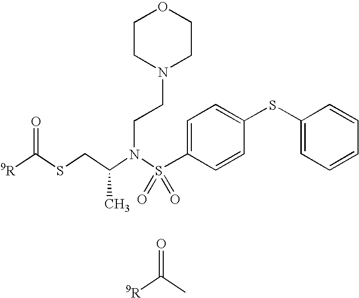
O=C(C)[9R].O=C(SCC(N(S(C1=CC=C(SC2=CC=CC=C2)C=C1)(=O)=O)CCN1CCOCC1)C)[9R]
